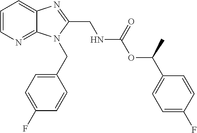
C1=CN=C2C(=C1)N=C(CNC(OC(C1=CC=C(F)C=C1)C)=O)N2CC1=CC=C(F)C=C1
